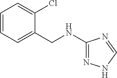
C1=CC=C(CNC2=NNC=N2)C(Cl)=C1
